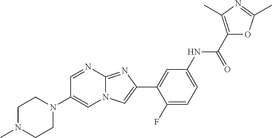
C1=NC2=NC(C3=CC(NC(C4=C(C)N=C(C)O4)=O)=CC=C3F)=CN2C=C1N1CCN(C)CC1
